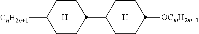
[H].C1CC(C2CCC([OCmH2m+1])CC2)CCC1[CnH2n+1].[H]
